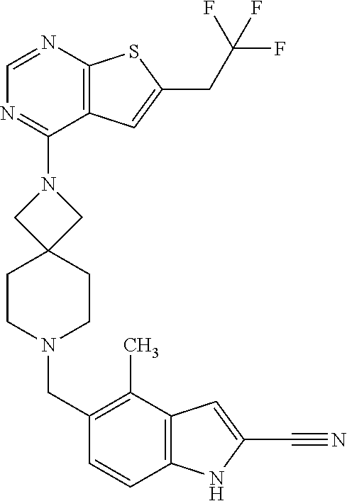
C1=NC2=C(C(N3CC4(C3)CCN(CC3=C(C)C5=C(C=C3)NC(C#N)=C5)CC4)=N1)C=C(CC(F)(F)F)S2
